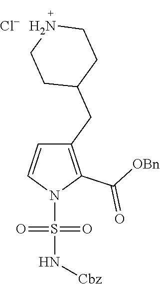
C1(CC2CCNCC2)=C(C([OBn])=O)N(S(=O)(=O)N[Cbz])C=C1.[Cl-]
